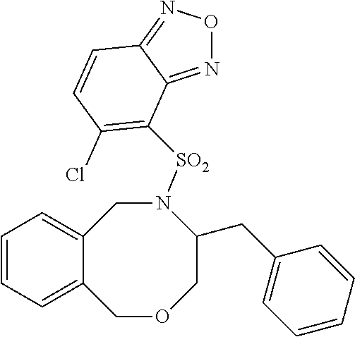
C12=CC=CC=C1COCC(CC1=CC=CC=C1)N([SO2]C1=C(Cl)C=CC3=NON=C31)C2
